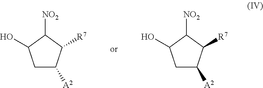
C1C([A2])C([R7])C([NO2])C1O.C1C([A2])C([R7])C([NO2])C1O
